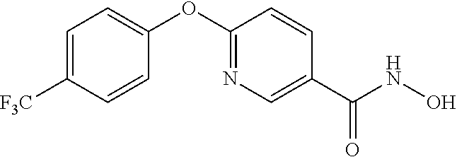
[F3C]C1=CC=C(OC2=NC=C(C(=O)NO)C=C2)C=C1
